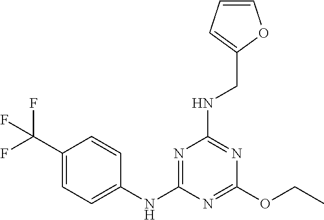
C1(OCC)=NC(NC2=CC=C(C(F)(F)F)C=C2)=NC(NCC2=CC=CO2)=N1
